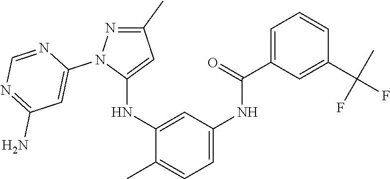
C1(NC2=CC(C)=NN2C2=CC(N)=NC=N2)=CC(NC(=O)C2=CC=CC(C(F)(C)F)=C2)=CC=C1C
